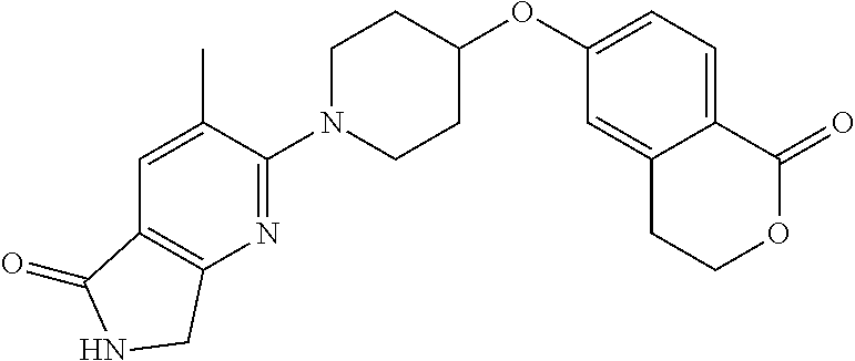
C1(N2CCC(OC3=CC=C4C(=C3)CCOC4=O)CC2)=NC2=C(C=C1C)C(=O)NC2
